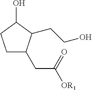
C1CC(O)C(CCO)C1CC([OR1])=O
